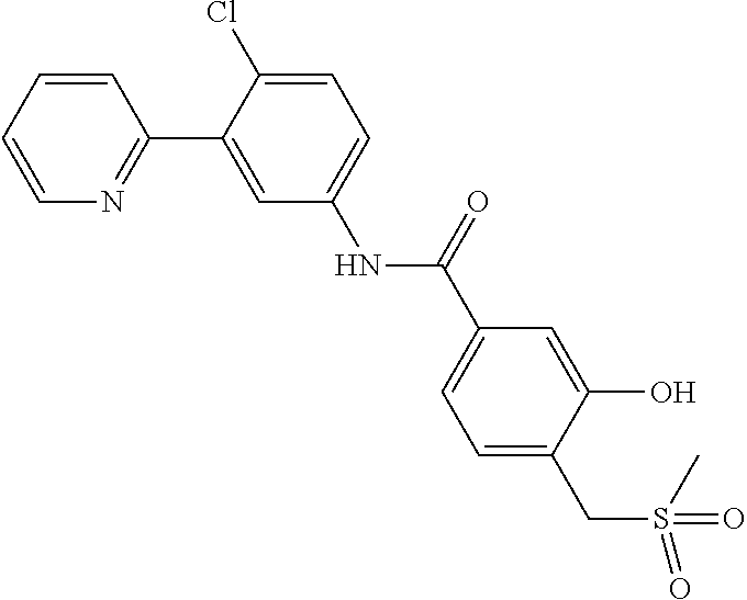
C1=CC=CN=C1C1=CC(NC(C2=CC=C(CS(=O)(C)=O)C(O)=C2)=O)=CC=C1Cl
